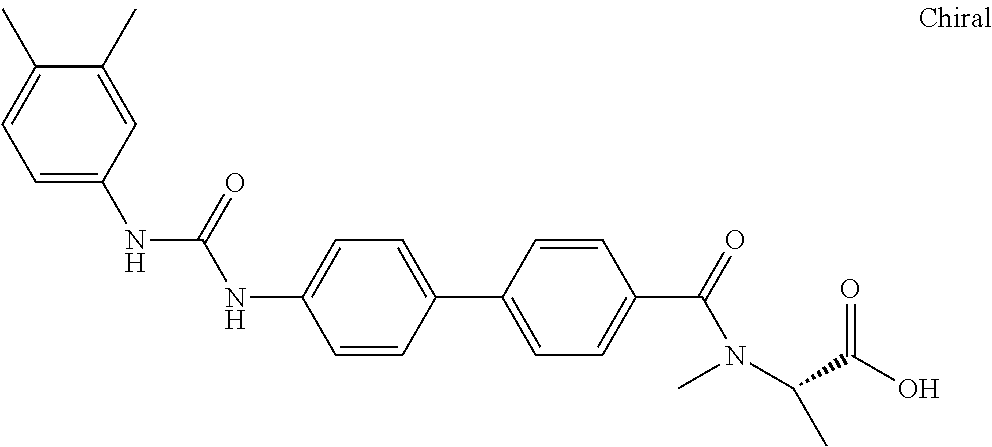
C1=CC(C2=CC=C(C(N(C)C(C(O)=O)C)=O)C=C2)=CC=C1NC(NC1=CC=C(C)C(C)=C1)=O
